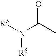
[R5]N(C(C)=O)[R6]
